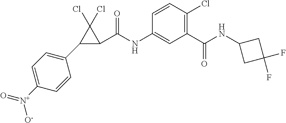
C1(C2C(C(NC3=CC(C(NC4CC(F)(F)C4)=O)=C(Cl)C=C3)=O)C2(Cl)Cl)=CC=C([N+]([O-])=O)C=C1
